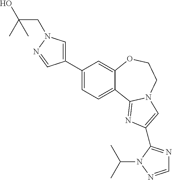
C1(C2=CN(CC(O)(C)C)N=C2)=CC=C2C(=C1)OCCN1C2=NC(C2=NC=NN2C(C)C)=C1
